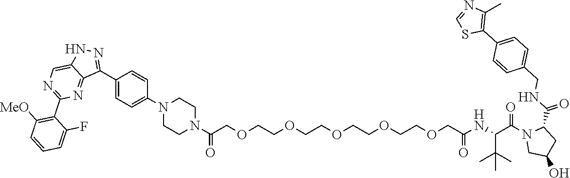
C1(N2CCN(C(COCCOCCOCCOCCOCC(NC(C(=O)N3CC(O)CC3C(=O)NCC3=CC=C(C4=C(C)N=CS4)C=C3)C(C)(C)C)=O)=O)CC2)=CC=C(C2=NNC3=CN=C(C4=C([MeO])C=CC=C4F)N=C23)C=C1
